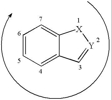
C1=CC=C2C(=C1)[X][Y]=C2
